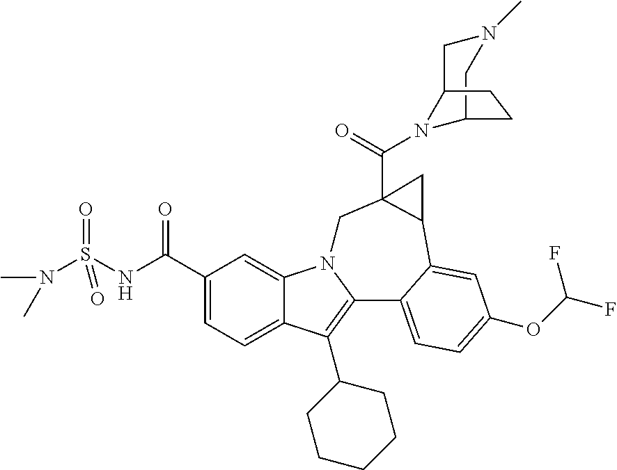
N(S(NC(C1=CC=C2C(=C1)N1C(=C2C2CCCCC2)C2=CC=C(OC(F)F)C=C2C2C(C(=O)N3C4CN(C)CC3CC4)(C1)C2)=O)(=O)=O)(C)C
